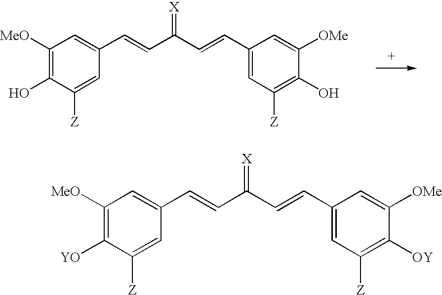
C1([MeO])=C(O)C([Z])=CC(C=CC(C=CC2=CC([Z])=C(O)C([OMe])=C2)=[X])=C1.C1([MeO])=C([YO])C([Z])=CC(C=CC(C=CC2=CC([Z])=C([OY])C([OMe])=C2)=[X])=C1
